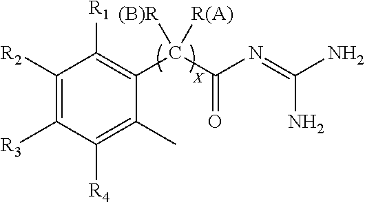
C1([R2])=C([R3])C([R4])=C(C)C(C(C(N=C(N)N)=O)([(B)R])[R(A)])=C1[R1]
